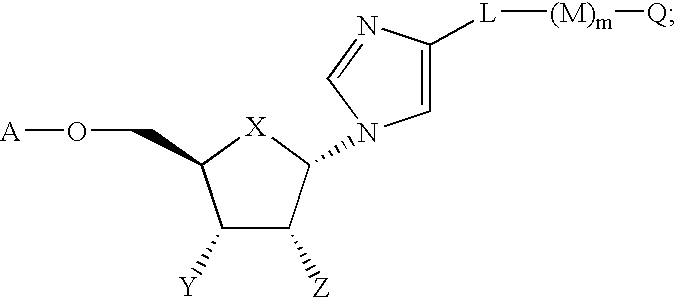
C1([Y])C([Z])C(N2C=C([L][(M)m][Q])N=C2)[X]C1CO[A]
